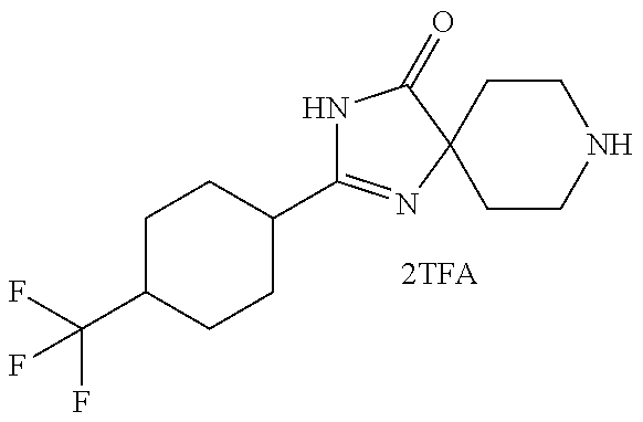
C1(C2=NC3(C(=O)N2)CCNCC3)CCC(C(F)(F)F)CC1
